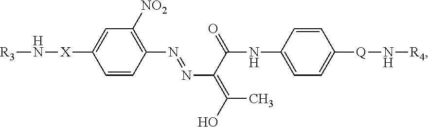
C1=C([X]N[R3])C=CC(N=NC(C(=O)NC2=CC=C([Q]N[R4])C=C2)=C(C)O)=C1[NO2]
